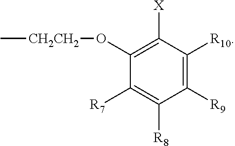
C[CH2CH2]OC1=C([X])C([R10])=C([R9])C([R8])=C1[R7]
